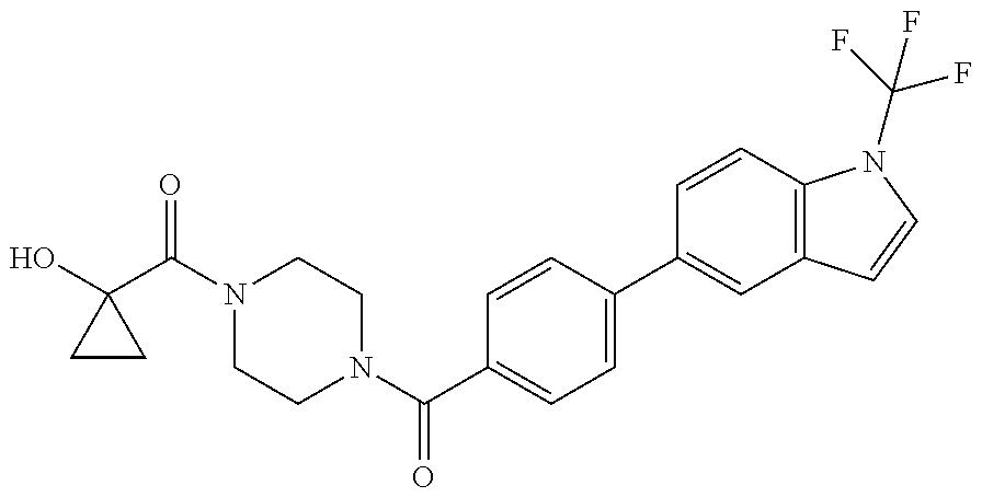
OC1(C(N2CCN(C(C3=CC=C(C4=CC5=C(C=C4)N(C(F)(F)F)C=C5)C=C3)=O)CC2)=O)CC1
